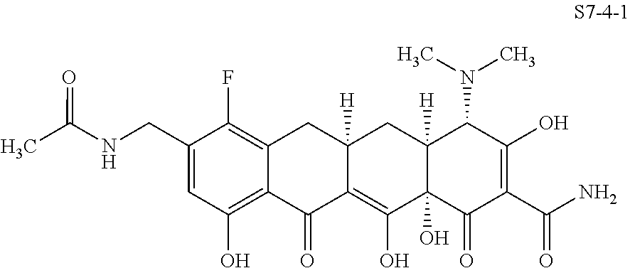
C1(CNC(C)=O)=CC(O)=C2C(=C1F)CC1([H])C(=C(O)C3(O)C([H])(C1)C(N(C)C)C(O)=C(C(N)=O)C3=O)C2=O
